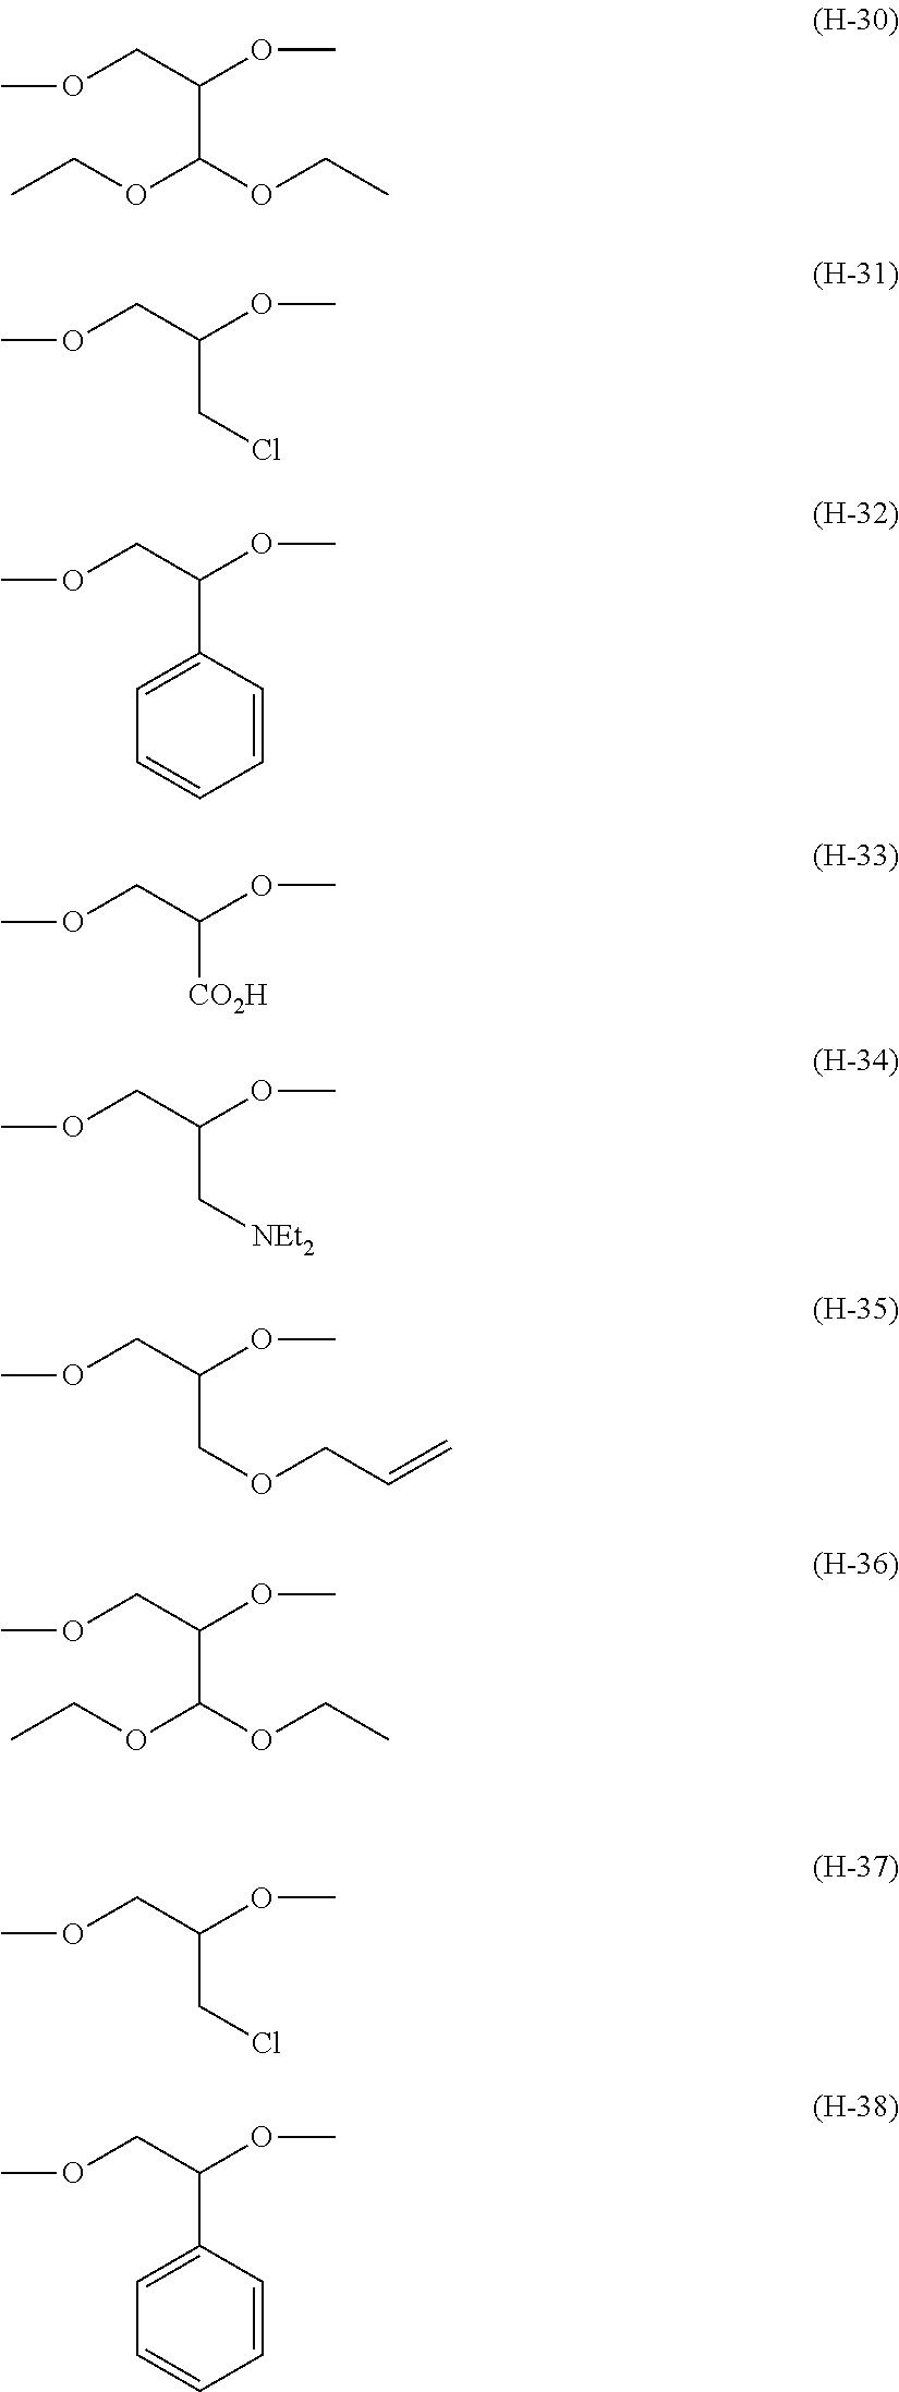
O(CC(C(OCC)OCC)OC)C.O(CC(CCl)OC)C.O(CC(C1=CC=CC=C1)OC)C.O(CC([CO2H])OC)C.O(CC(C[NEt2])OC)C.O(CC(COCC=C)OC)C.O(CC(C(OCC)OCC)OC)C.O(CC(CCl)OC)C.O(CC(C1=CC=CC=C1)OC)C
